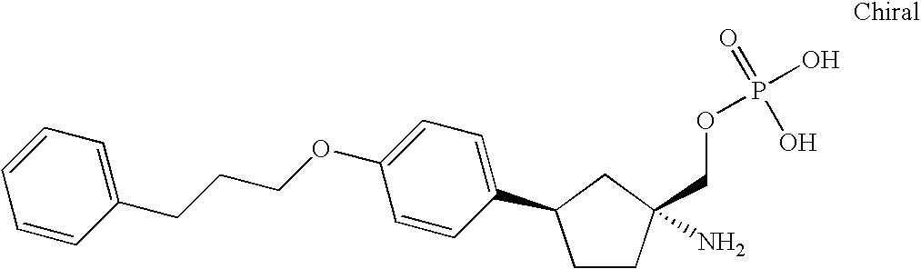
C1CC(COP(O)(=O)O)(N)CC1C1=CC=C(OCCCC2=CC=CC=C2)C=C1
